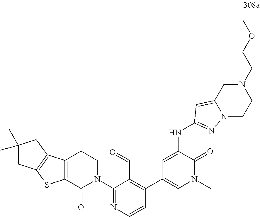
C12=C(C(=O)N(C3=NC=CC(C4=CN(C)C(=O)C(NC5=NN6C(=C5)CN(CCOC)CC6)=C4)=C3C=O)CC1)SC1=C2CC(C)(C)C1
